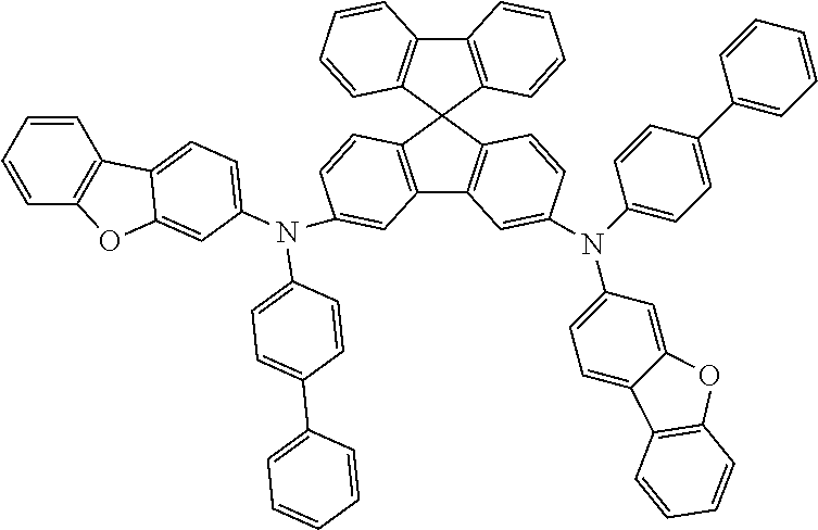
C12=C(C3(C4=C1C=CC=C4)C1=C(C4=C3C=CC(N(C3=CC=C5C(=C3)OC3=C5C=CC=C3)C3=CC=C(C5=CC=CC=C5)C=C3)=C4)C=C(N(C3=CC=C4C5=C(C=CC=C5)OC4=C3)C3=CC=C(C4=CC=CC=C4)C=C3)C=C1)C=CC=C2
